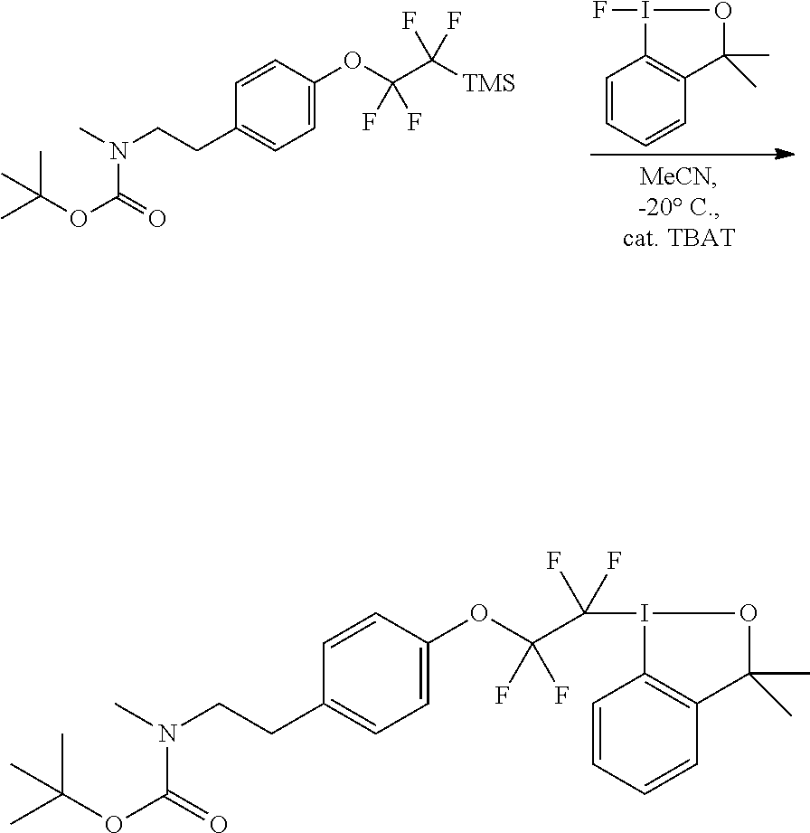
C1=CC=CC2=C1I(F)OC2(C)C.C1=C(OC(C([TMS])(F)F)(F)F)C=CC(CCN(C)C(=O)OC(C)(C)C)=C1.C1=C(OC(F)(F)C(F)(F)I2C3=C(C=CC=C3)C(C)(C)O2)C=CC(CCN(C)C(=O)OC(C)(C)C)=C1
